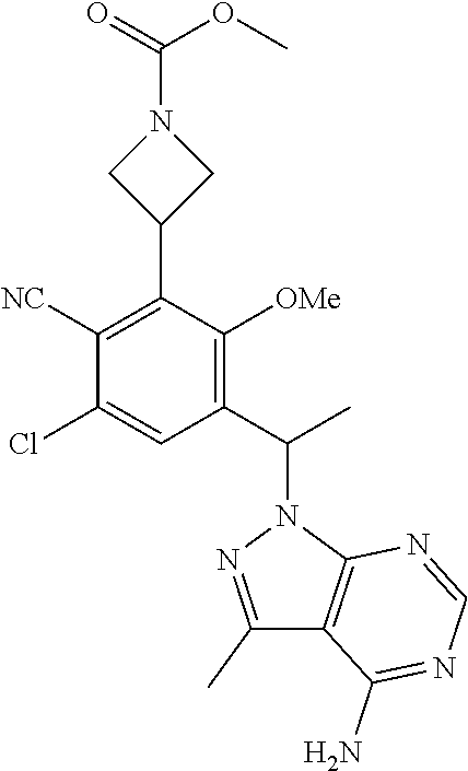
C(N1CC(C2=C([NC])C(Cl)=CC(C(N3N=C(C)C4=C3N=CN=C4N)C)=C2[OMe])C1)(=O)OC
